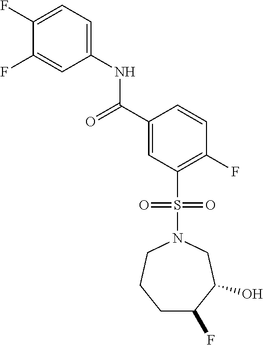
C1(F)=CC=C(NC(C2=CC(S(N3CCCC(F)C(O)C3)(=O)=O)=C(F)C=C2)=O)C=C1F
